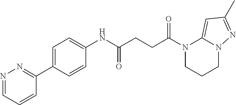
C1(NC(CCC(N2CCCN3C2=CC(C)=N3)=O)=O)=CC=C(C2=NN=CC=C2)C=C1
